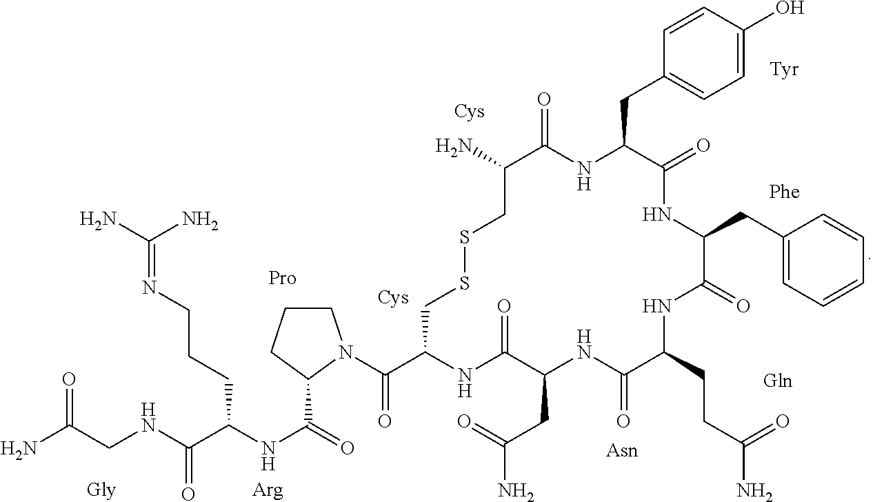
C1CCC(C(NC(C(NCC(N)=O)=O)CCCN=C(N)N)=O)N1C(C1NC(=O)C(CC(N)=O)NC(=O)C(CCC(N)=O)NC(=O)C(CC2=CC=CC=C2)NC(=O)C(CC2=CC=C(O)C=C2)NC(=O)C(N)CSSC1)=O
